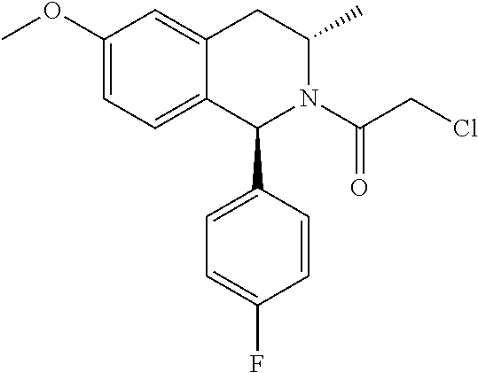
C1(OC)=CC=C2C(=C1)CC(C)N(C(CCl)=O)C2C1=CC=C(F)C=C1
